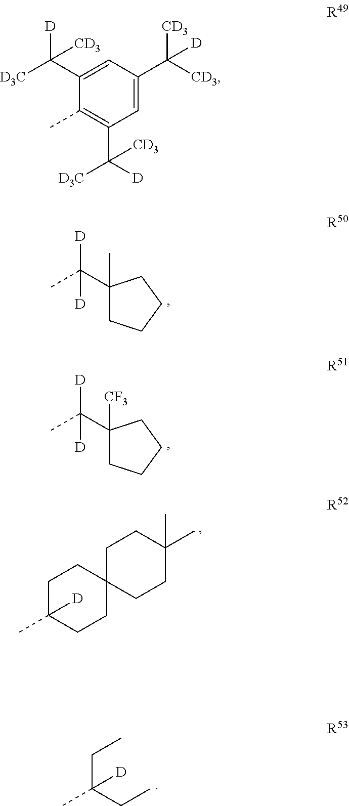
C1(C(C)([D])[D])(C)CCCC1.C1(C(C)([D])[D])([CF3])CCCC1.C1C([D])(C)CCC2(C1)CCC(C)(C)CC2.C(C(CC)([D])C)C.C1(C)=C(C([D3C])([D])[CD3])C=C(C([CD3])([CD3])[D])C=C1C([D3C])([D])[CD3]
